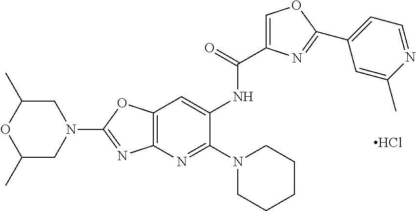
Cl.C1(N2CCCCC2)=NC2=C(C=C1NC(C1=COC(C3=CC=NC(C)=C3)=N1)=O)OC(N1CC(C)OC(C)C1)=N2
